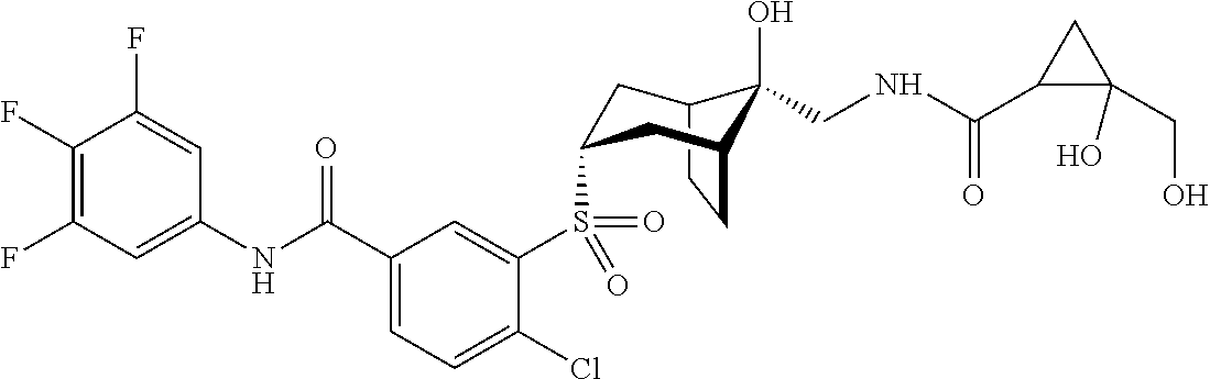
C1(F)=C(F)C=C(NC(C2=CC=C(Cl)C(S(=O)(=O)C3CC4C(O)(CNC(=O)C5C(CO)(O)C5)C(CC4)C3)=C2)=O)C=C1F
